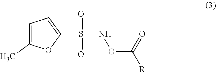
C1=C(C)OC(S(=O)(NOC([R])=O)=O)=C1
